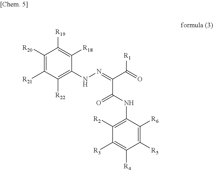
C1(NN=C(C(=O)[R1])C(NC2=C([R2])C([R3])=C([R4])C([R5])=C2[R6])=O)=C([R22])C([R21])=C([R20])C([R19])=C1[R18]
